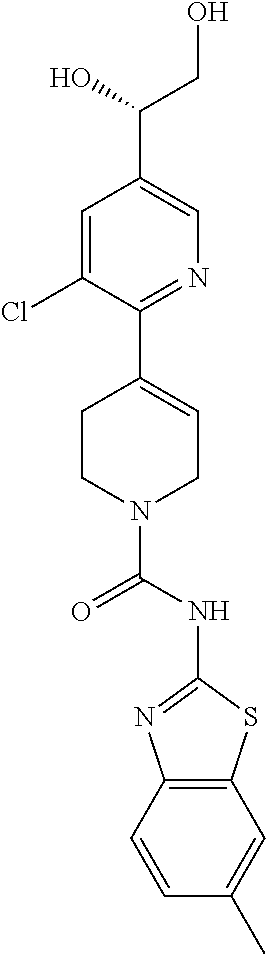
C1=C(Cl)C(C2=CCN(C(NC3=NC4=C(S3)C=C(C)C=C4)=O)CC2)=NC=C1C(CO)O
